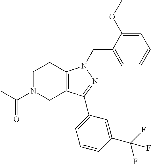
C1N(C(C)=O)CC2=C(C1)N(CC1=CC=CC=C1OC)N=C2C1=CC=CC(C(F)(F)F)=C1
